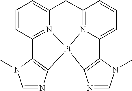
C1=NC2=C(N1C)C1=CC=CC3=N1[Pt]21C2=C(N(C)C=N2)C2=N1C(=CC=C2)C3
